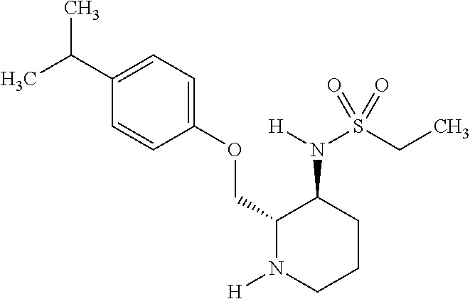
C1(C(C)C)=CC=C(OCC2N([H])CCCC2N(S(CC)(=O)=O)[H])C=C1
